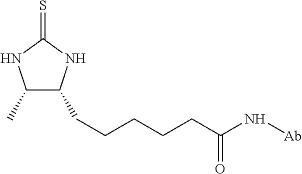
C1(C)C(CCCCCC(N[Ab])=O)NC(=S)N1
